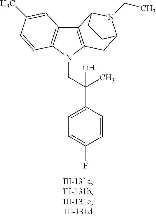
C12=C(N(CC(C3=CC=C(F)C=C3)(C)O)C3=C1C=C(C)C=C3)CC1N(CC)C2CC1
